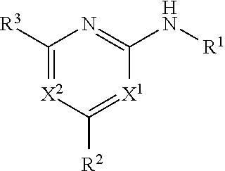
C1([R3])=[X2]C([R2])=[X1]C(N[R1])=N1
